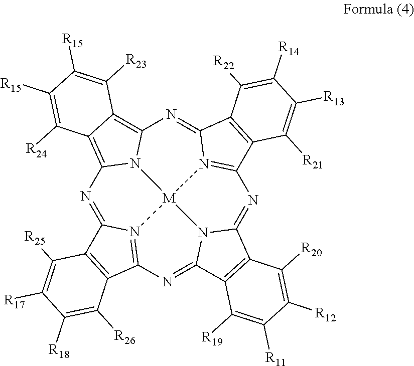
N1=C2N3=C(N=C4N5C(=NC6=N7C(=NC8=C9C(=C1N8[M]753)C([R24])=C([R15])C([R15])=C9[R23])C1=C6C([R21])=C([R13])C([R14])=C1[R22])C1=C4C([R19])=C([R11])C([R12])=C1[R20])C1=C2C([R25])=C([R17])C([R18])=C1[R26]
